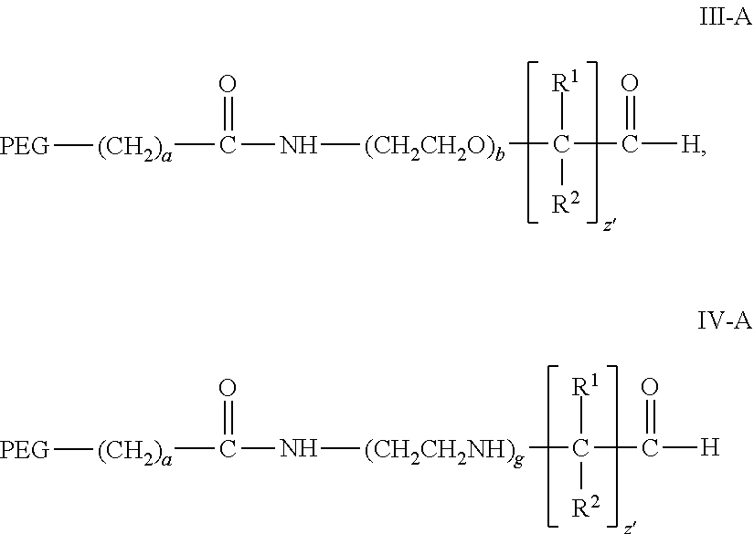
C(C(=O)[H])([(CH2CH2O)b]NC([(CH2)a][PEG])=O)([R1])[R2].C(C(=O)[H])([(CH2CH2NH)g]NC([(CH2)a][PEG])=O)([R1])[R2]
